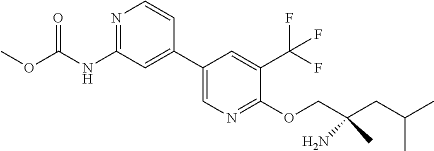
N(C1=NC=CC(C2=CN=C(OCC(CC(C)C)(C)N)C(C(F)(F)F)=C2)=C1)C(OC)=O
